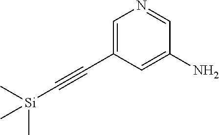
C1=C(C#C[Si](C)(C)C)C=C(N)C=N1
